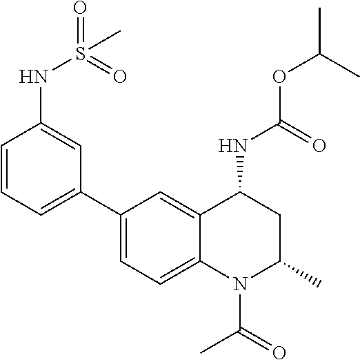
C(OC(C)C)(NC1CC(C)N(C(C)=O)C2=CC=C(C3=CC=CC(NS(=O)(=O)C)=C3)C=C12)=O
